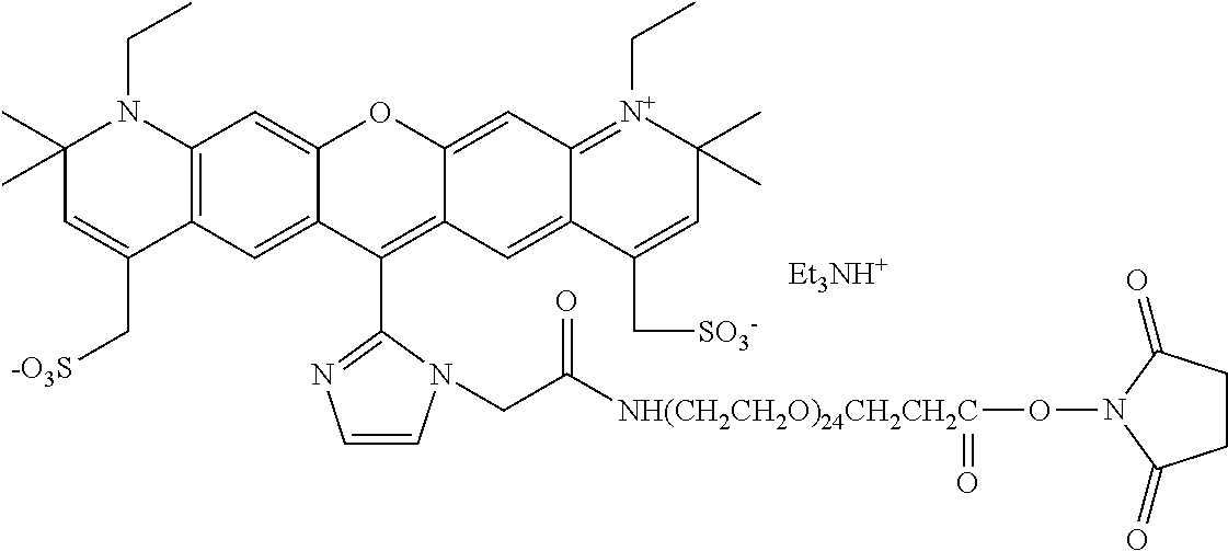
C12=CC3=C(C=C1C(C1=NC=CN1CC([NH(CH2CH2O)24CH2CH2C](ON1C(=O)CCC1=O)=O)=O)=C1C(=CC4=[N+](CC)C(C)(C)C=C(C[SO3-])C4=C1)O2)C(C[-O3S])=CC(C)(C)N3CC.[Et3NH+]
